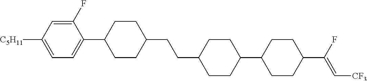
C1=C([C5H11])C=C(F)C(C2CCC(CCC3CCC(C4CCC(C(F)=C[CF3])CC4)CC3)CC2)=C1
